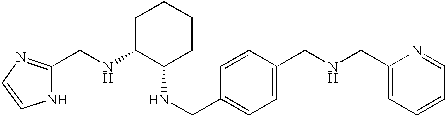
N(C1C(NCC2=CC=C(CNCC3=CC=CC=N3)C=C2)CCCC1)CC1=NC=CN1
